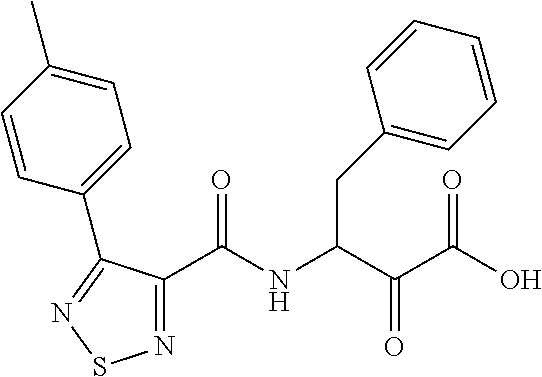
C1(C(NC(C(C(O)=O)=O)CC2=CC=CC=C2)=O)=NSN=C1C1=CC=C(C)C=C1
